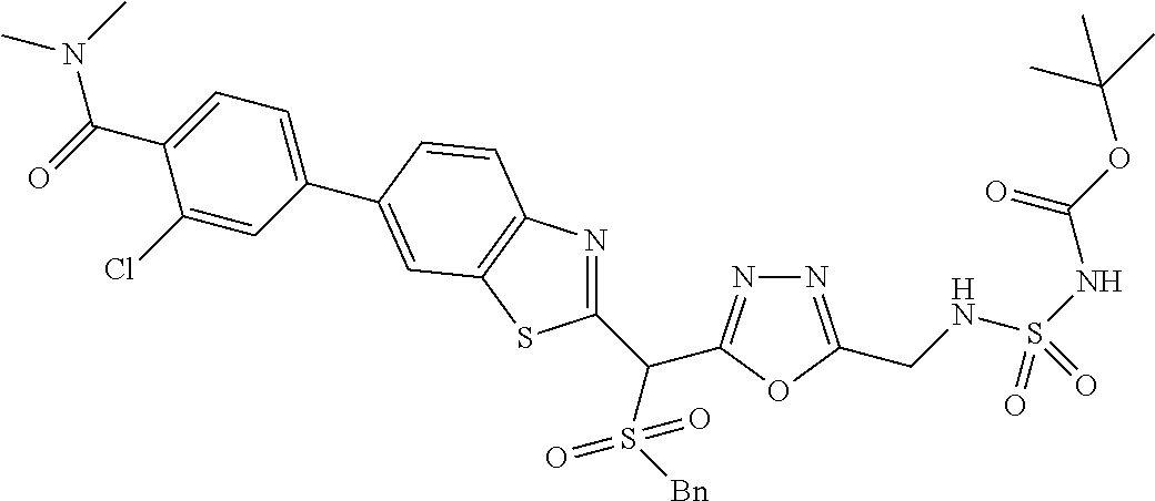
C1(C(S([Bn])(=O)=O)C2=NN=C(CNS(NC(OC(C)(C)C)=O)(=O)=O)O2)=NC2=C(S1)C=C(C1=CC=C(C(=O)N(C)C)C(Cl)=C1)C=C2
